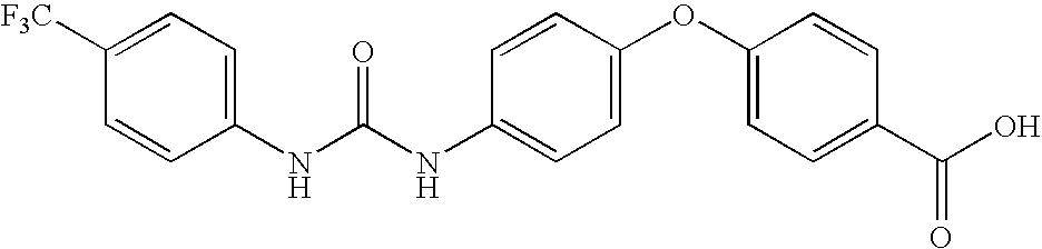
C1([F3C])=CC=C(NC(NC2=CC=C(OC3=CC=C(C(O)=O)C=C3)C=C2)=O)C=C1
